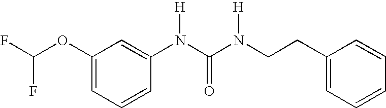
C1(OC(F)F)=CC=CC(N(C(N(CCC2=CC=CC=C2)[H])=O)[H])=C1
